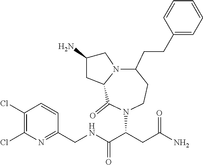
C1(CNC(C(CC(N)=O)N2C(=O)C3N(C(CCC4=CC=CC=C4)CC2)CC(N)C3)=O)=NC(Cl)=C(Cl)C=C1
